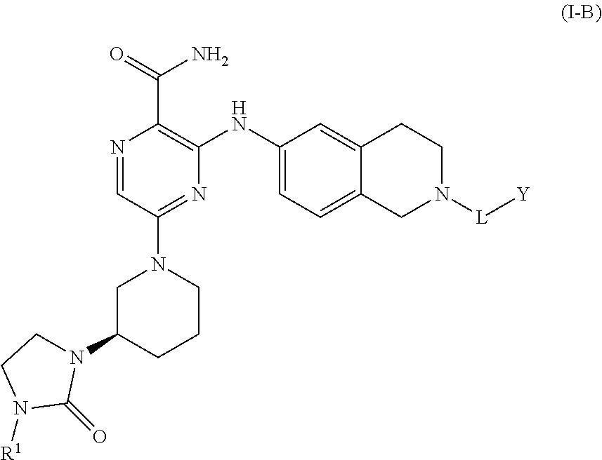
C1(NC2=C(C(N)=O)N=CC(N3CC(N4CCN([R1])C4=O)CCC3)=N2)=CC=C2C(=C1)CCN([L][Y])C2
